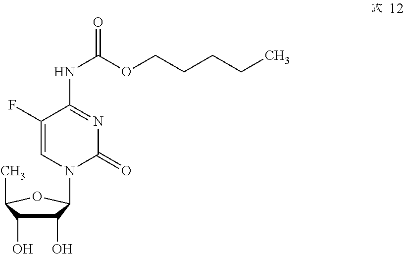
N1(C2C(O)C(O)C(C)O2)C(=O)N=C(NC(OCCCCC)=O)C(F)=C1
